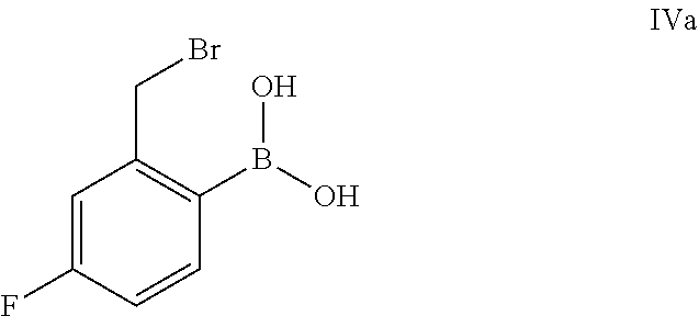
C1=C(F)C=CC(B(O)O)=C1CBr
